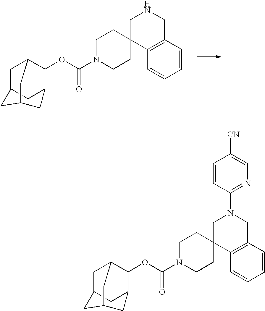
C12=C(C=CC=C1)CNCC21CCN(C(OC2C3CC4CC2CC(C3)C4)=O)CC1.C12=C(C=CC=C1)CN(C1=NC=C([CN])C=C1)CC21CCN(C(OC2C3CC4CC2CC(C3)C4)=O)CC1
